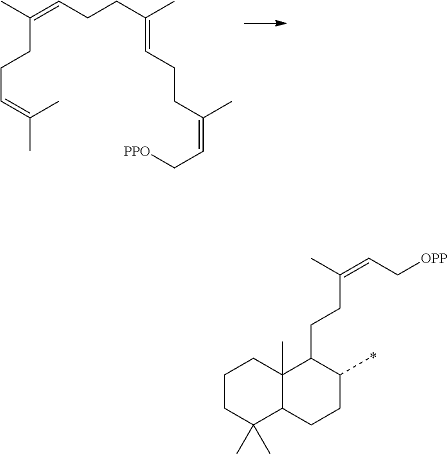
CC(=CCCC(C)=CCCC(=CC[PPO])C)CCC=C(C)C.CC(=CC[OPP])CCC1C2(C)C(CCC1C)C(C)(C)CCC2
